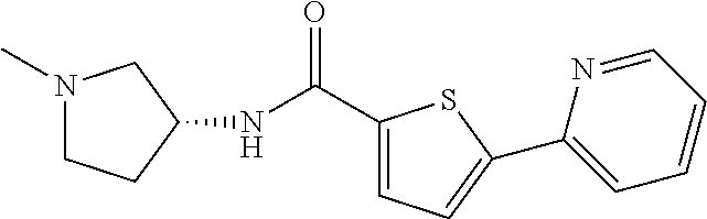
N1(C)CCC(NC(C2=CC=C(C3=CC=CC=N3)S2)=O)C1
